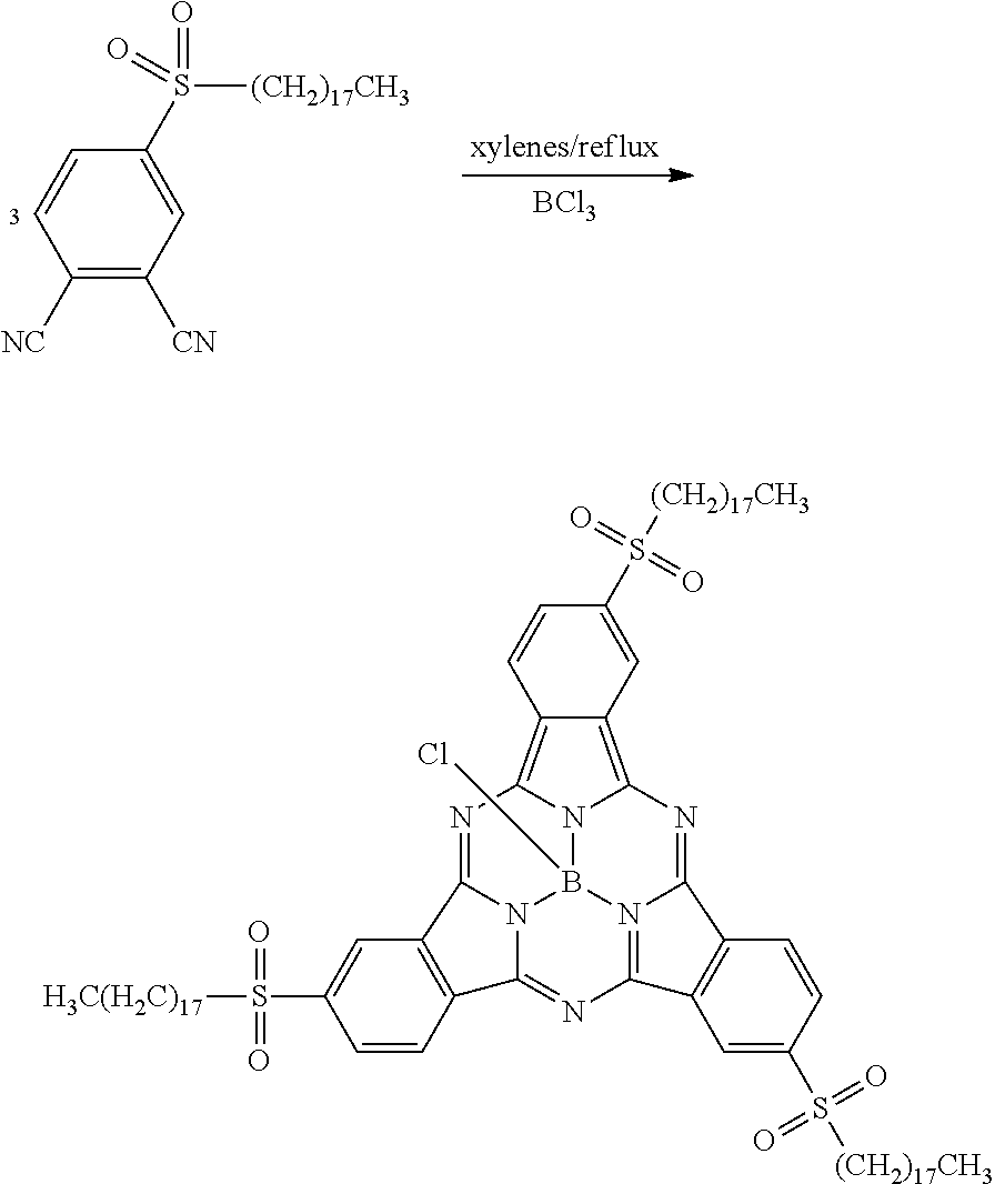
C1([NC])=C([CN])C=C(S(=O)(=O)[(CH2)17CH3])C=C1.[BCl3].N12C3=NC4=N5B1(Cl)N1C(=C6C(=C1N=C5C1=C4C=C(S([(CH2)17CH3])(=O)=O)C=C1)C=C(S([(CH2)17CH3])(=O)=O)C=C6)N=C2C1=C3C=CC(S([H3C(H2C)17])(=O)=O)=C1
